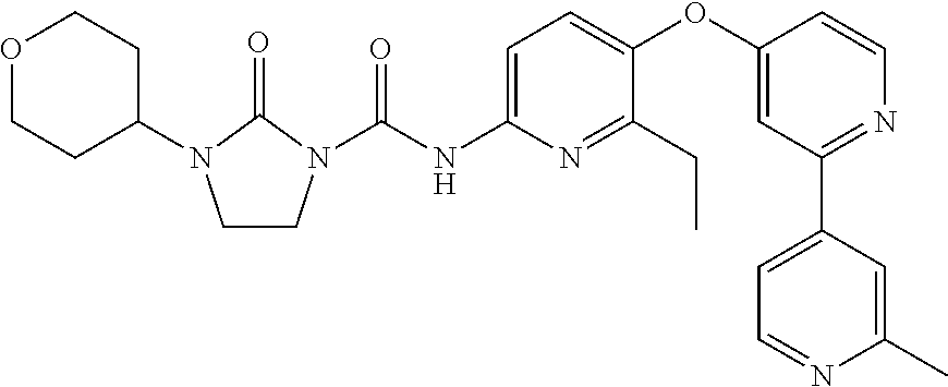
C1CN(C(NC2=CC=C(OC3=CC(C4=CC=NC(C)=C4)=NC=C3)C(CC)=N2)=O)C(=O)N1C1CCOCC1
